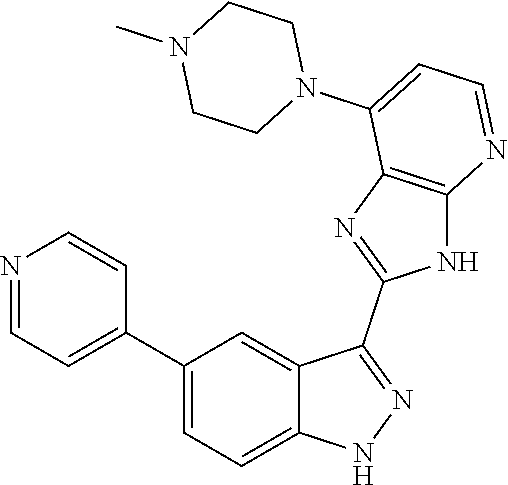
C1(C2=CC=C3C(=C2)C(C2=NC4=C(N2)N=CC=C4N2CCN(C)CC2)=NN3)=CC=NC=C1
